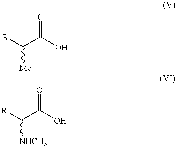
O=C(C([R])[Me])O.O=C(C([R])[NHCH3])O
